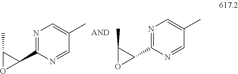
C1(C2=NC=C(C)C=N2)C(C)O1.C1(C2=NC=C(C)C=N2)C(C)O1
